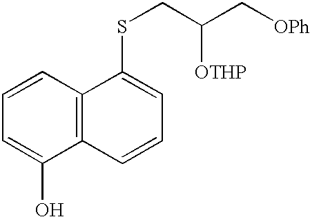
C12=C(C=CC=C1O)C(SCC(C[OPh])[OTHP])=CC=C2
